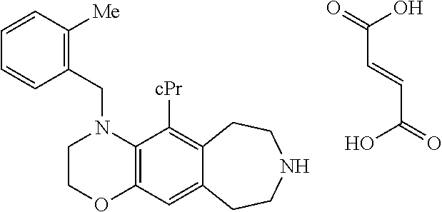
C(C=CC(=O)O)(=O)O.C1COC2=C(N1CC1=C([Me])C=CC=C1)C([cPr])=C1C(=C2)CCNCC1
